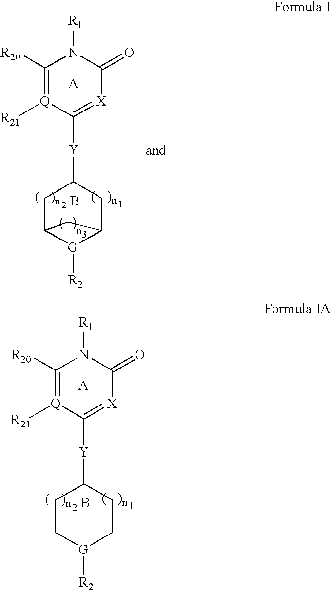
C1([R20])=[Q]([R21])C([Y]C2CC[G]([R2])CC2)=[X]C(=O)N1[R1].B.C1([R20])=[Q]([R21])C([Y]C2CC3[G]([R2])C(C2)C3)=[X]C(=O)N1[R1].B
